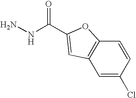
NNC(=O)C1=CC2=C(C=CC(Cl)=C2)O1
